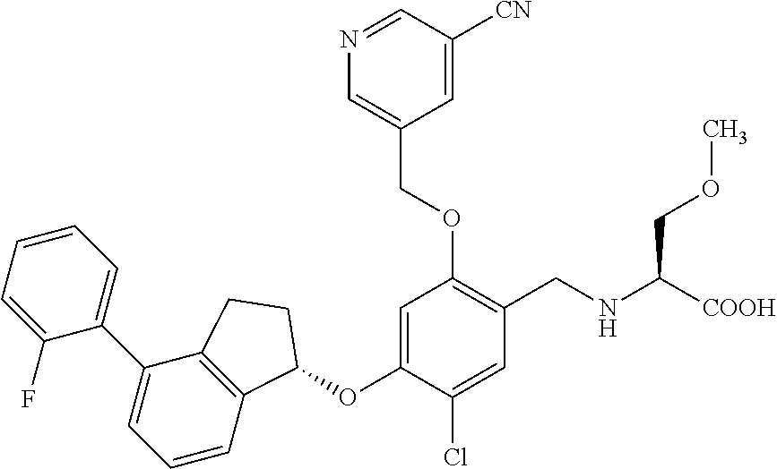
C1(F)=CC=CC=C1C1=CC=CC2=C1CCC2OC1=CC(OCC2=CN=CC([CN])=C2)=C(CNC([COOH])COC)C=C1Cl
